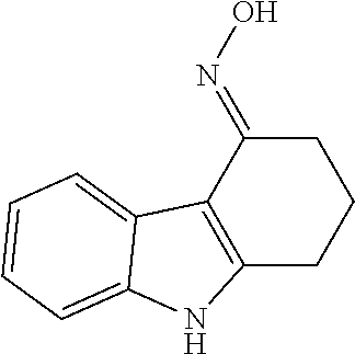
C12=C(C(=NO)CCC1)C1=CC=CC=C1N2
